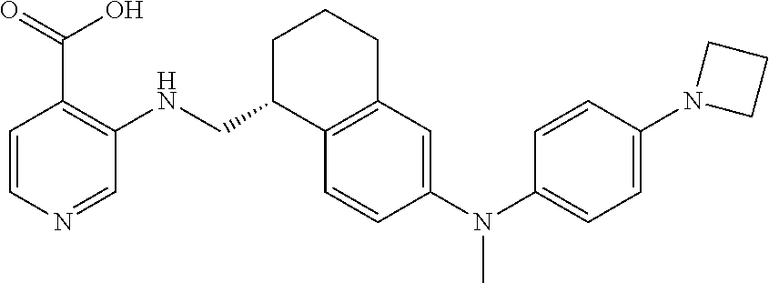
C1=CC(N(C2=CC=C(N3CCC3)C=C2)C)=CC2=C1C(CNC1=C(C(O)=O)C=CN=C1)CCC2
